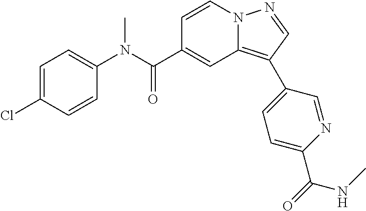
C1=CN2C(=C(C3=CC=C(C(=O)NC)N=C3)C=N2)C=C1C(N(C1=CC=C(Cl)C=C1)C)=O
